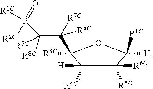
C1([H])([R4C])C([R5C])([R6C])C([H])([B1C])OC1(C(=C(P(=O)([R2C])[R1C])([R8C])[R7C])([R8C])[R7C])[R3C]
